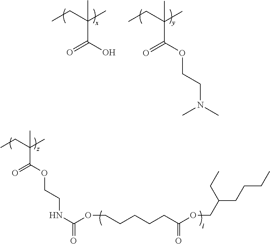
CCC(C)(C(O)=O)C.CCC(C)(C(OCCN(C)C)=O)C.CCC(C)(C(OCCNC(=O)OCCCCCC(OCC(CCCC)CC)=O)=O)C
